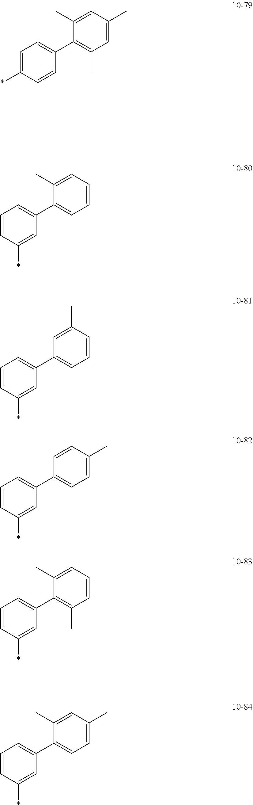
C1=C(*)C=CC(C2=C(C)C=C(C)C=C2C)=C1.C1=CC(*)=CC(C2=CC=CC=C2C)=C1.C1=CC(*)=CC(C2=CC=CC(C)=C2)=C1.C1=CC(*)=CC(C2=CC=C(C)C=C2)=C1.C1=CC(*)=CC(C2=C(C)C=CC=C2C)=C1.C1=CC(*)=CC(C2=CC=C(C)C=C2C)=C1
